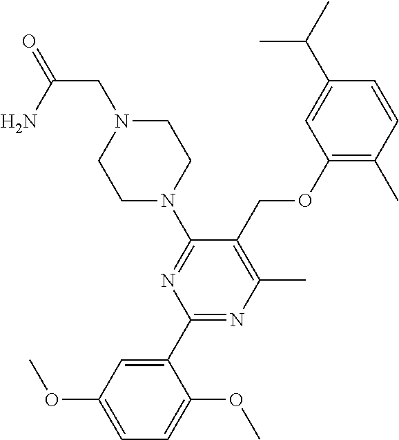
C1(OCC2=C(C)N=C(C3=CC(OC)=CC=C3OC)N=C2N2CCN(CC(=O)N)CC2)=C(C)C=CC(C(C)C)=C1
